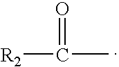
[R2]C(C)=O
